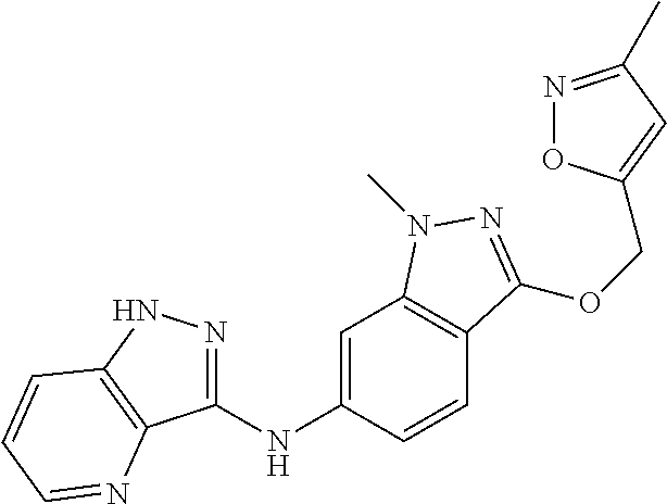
C1(NC2=CC3=C(C=C2)C(OCC2=CC(C)=NO2)=NN3C)=NNC2=C1N=CC=C2
